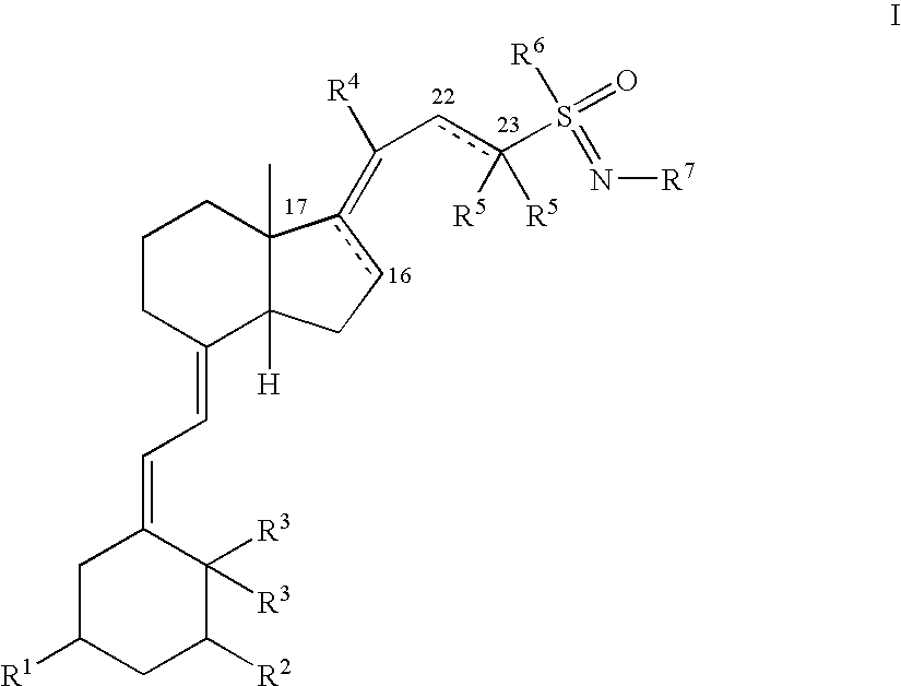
C1CC(=CC=C2CC([R1])CC([R2])C2([R3])[R3])C2([H])C(C)(C1)c(=C([R4])cc(S(=O)([R6])=N[R7])([R5])[R5])cC2
